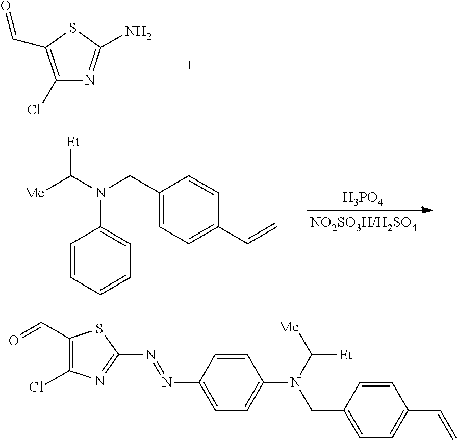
C1(Cl)=C(C=O)SC(N)=N1.[H3PO4].[Me]C([Et])N(C1=CC=CC=C1)CC1=CC=C(C=C)C=C1.C1(C=O)=C(Cl)N=C(N=NC2=CC=C(N(C([Et])[Me])CC3=CC=C(C=C)C=C3)C=C2)S1
